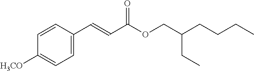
C1=C(C=CC(=O)OCC(CCCC)CC)C=CC([H3CO])=C1
